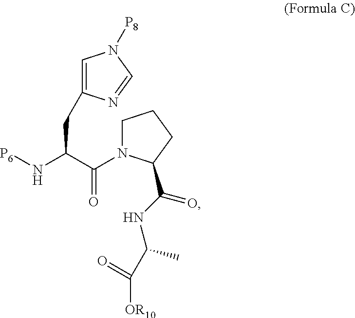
C1N(C(C(N[P6])CC2=CN([P8])C=N2)=O)C(C(=O)NC(C(=O)[OR10])C)CC1
